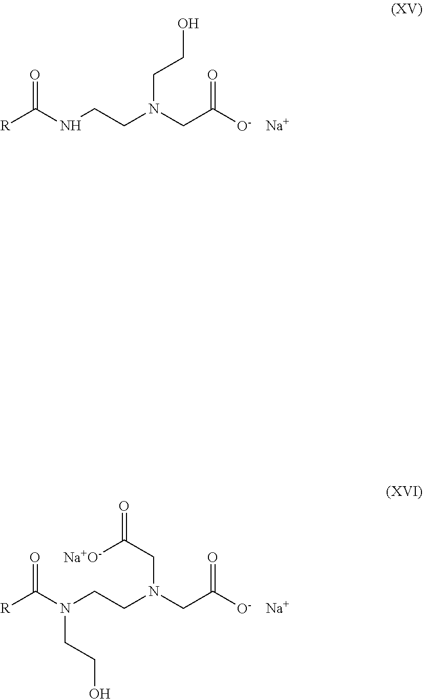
[R]C(NCCN(CC([O-])=O)CCO)=O.[Na].[R]C(N(CCN(CC([O-])=O)CC([Na+O-])=O)CCO)=O.[Na]
